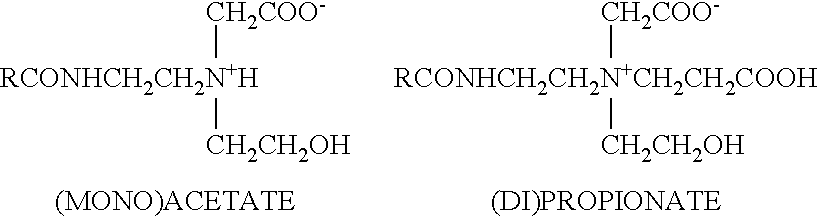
[RCONHCH2CH2N+H]([CH2COO-])[CH2CH2OH].[RCONHCH2CH2N+CH2CH2COOH]([CH2COO-])[CH2CH2OH]
